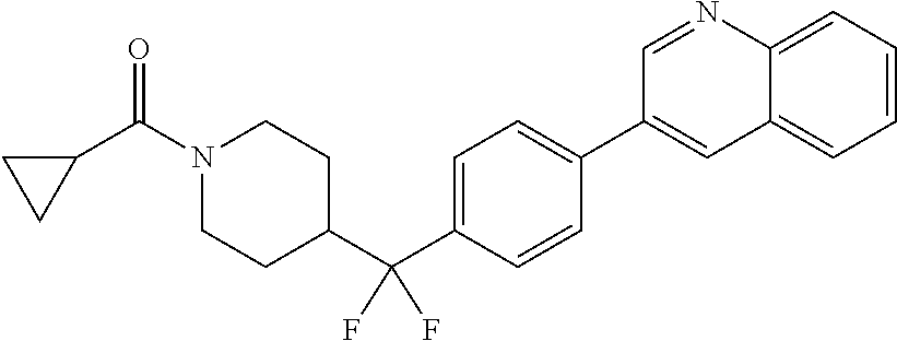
C1=NC2=CC=CC=C2C=C1C1=CC=C(C(C2CCN(C(C3CC3)=O)CC2)(F)F)C=C1
